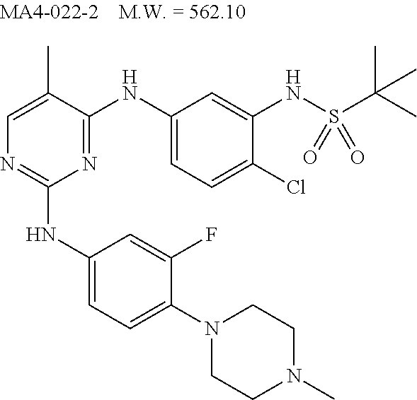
N1=C(NC2=CC=C(Cl)C(NS(C(C)(C)C)(=O)=O)=C2)C(C)=CN=C1NC1=CC=C(N2CCN(C)CC2)C(F)=C1
